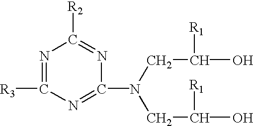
N1=C([R3])N=C(N(CC(O)[R1])CC(O)[R1])N=C1[R2]
